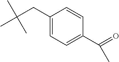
CC(CC1=CC=C(C(=O)C)C=C1)(C)C
